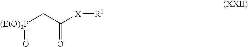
[(EtO)2P](CC([X][R1])=O)=O
